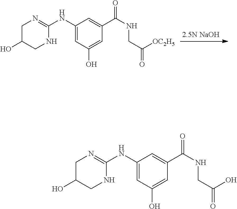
C1C(O)CNC(NC2=CC(O)=CC(C(=O)NCC([OC2H5])=O)=C2)=N1.C1C(O)CNC(NC2=CC(O)=CC(C(=O)NCC(O)=O)=C2)=N1
